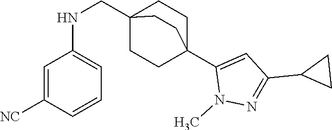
C1(NCC23CCC(C4=CC(C5CC5)=NN4C)(CC2)CC3)=CC=CC([NC])=C1
